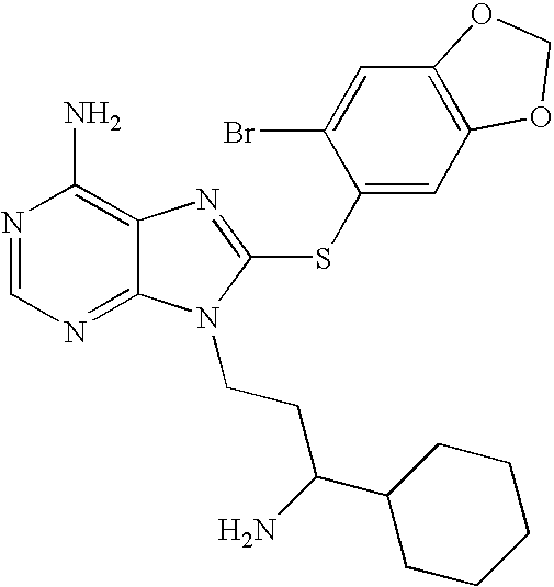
N1=CN=C2C(=C1N)N=C(SC1=CC3=C(C=C1Br)OCO3)N2CCC(N)C1CCCCC1
